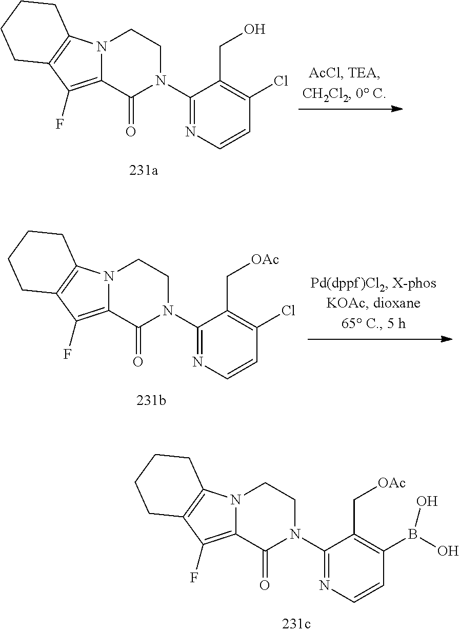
C1(B(O)O)=C(C[OAc])C(N2CCN3C(=C(F)C4=C3CCCC4)C2=O)=NC=C1.C1(Cl)=C(CO)C(N2CCN3C(=C(F)C4=C3CCCC4)C2=O)=NC=C1.C1(Cl)=C(C[OAc])C(N2CCN3C(=C(F)C4=C3CCCC4)C2=O)=NC=C1
